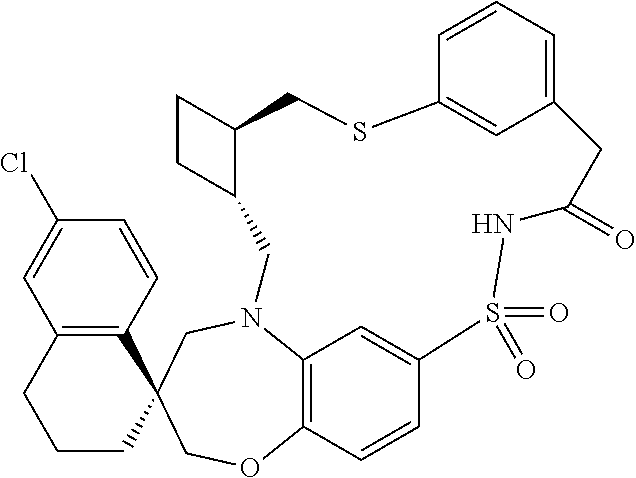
C12=C(C=CC(Cl)=C1)C1(CCC2)COC2=C3N(C1)CC1CCC1CSC1=CC(=CC=C1)CC(=O)NS(=O)(=O)C(=C3)C=C2
